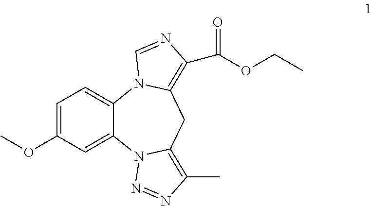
C1(OC)=CC=C2C(=C1)N1C(=C(C)N=N1)CC1=C(C(OCC)=O)N=CN21
